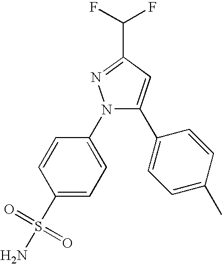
C1=CC(N2C(C3=CC=C(C)C=C3)=CC(C(F)F)=N2)=CC=C1S(=O)(=O)N
